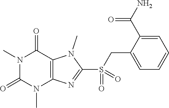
N1(C)C(=O)N(C)C2=C(C1=O)N(C)C(S(=O)(CC1=CC=CC=C1C(N)=O)=O)=N2
